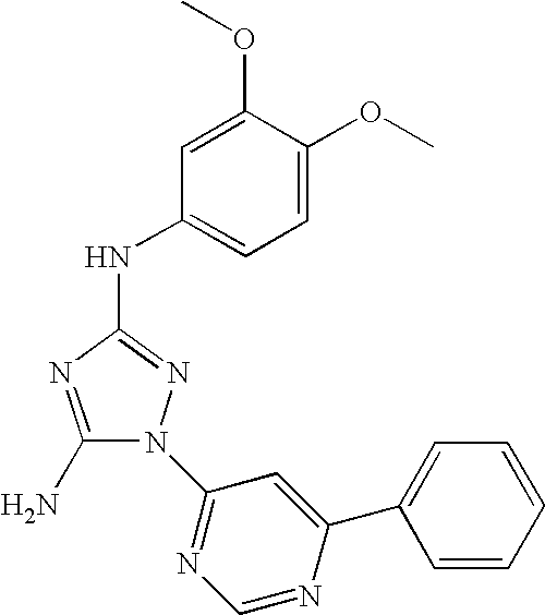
C1(N)=NC(NC2=CC=C(OC)C(OC)=C2)=NN1C1=NC=NC(C2=CC=CC=C2)=C1
